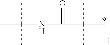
C(NC(C(C)(C)C)=O)(C)(C)C
